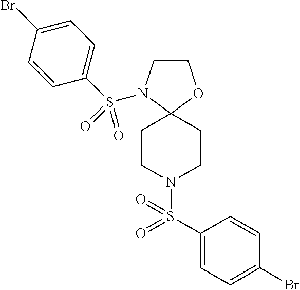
C1CN(S(C2=CC=C(Br)C=C2)(=O)=O)C2(O1)CCN(S(C1=CC=C(Br)C=C1)(=O)=O)CC2
